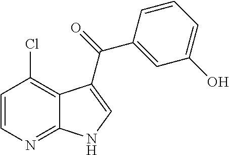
C1=CN=C2C(=C1Cl)C(C(=O)C1=CC(O)=CC=C1)=CN2
